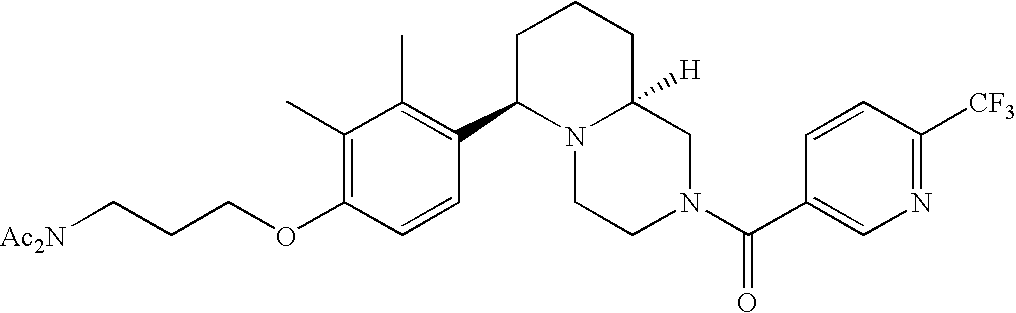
C(OC1=C(C)C(C)=C(C2N3C([H])(CN(C(=O)C4=CN=C([CF3])C=C4)CC3)CCC2)C=C1)CC[Ac2N]
